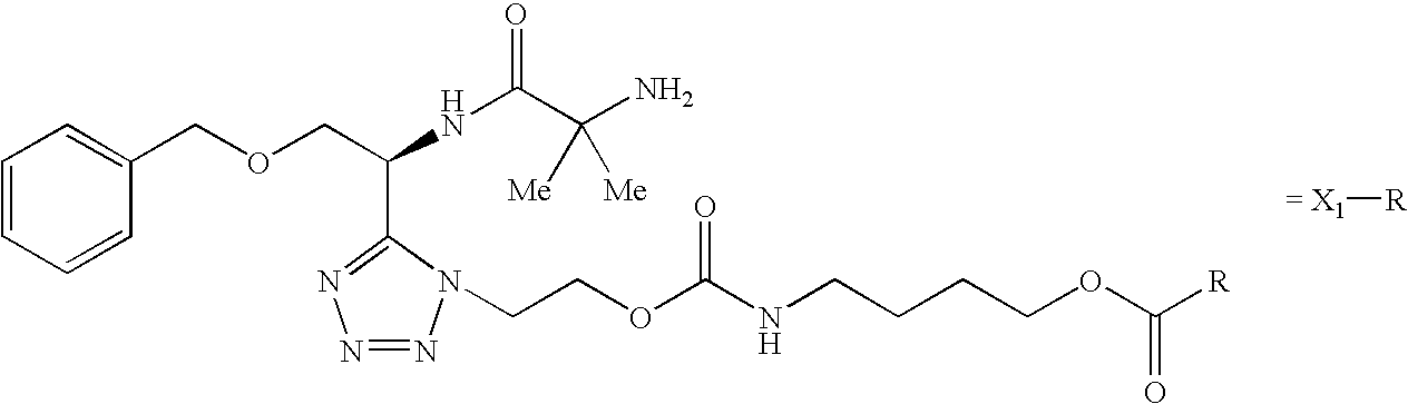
C1=CC=CC(COCC(NC(C(N)([Me])[Me])=O)C2=NN=NN2CCOC(NCCCCOC([R])=O)=O)=C1.[= X1][R]
